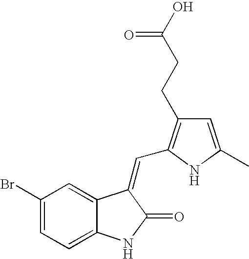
C1(Br)=CC=C2C(=C1)C(=CC1=C(CCC(O)=O)C=C(C)N1)C(=O)N2
